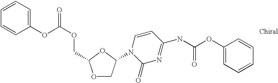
C1=CC=CC(OC(OCC2OCC(N3C(=O)N=C(NC(OC4=CC=CC=C4)=O)C=C3)O2)=O)=C1
